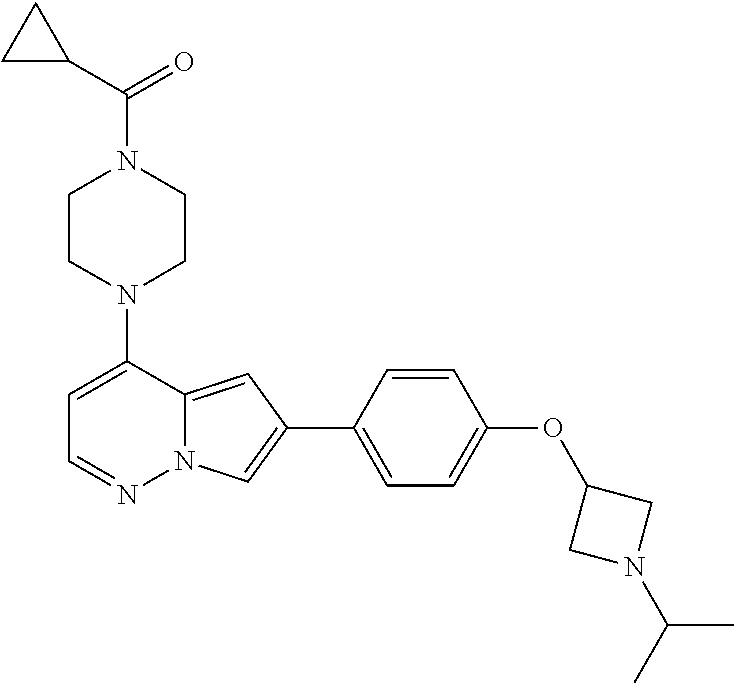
N1(C2=CC=NN3C2=CC(C2=CC=C(OC4CN(C(C)C)C4)C=C2)=C3)CCN(C(C2CC2)=O)CC1
